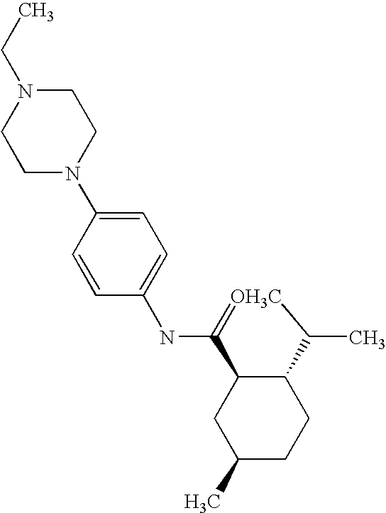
N1(C2=CC=C(NC3=[OH3C]C(C)C4C3CC(C)CC4)C=C2)CCN(CC)CC1
